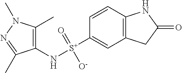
C1(N[S+](C2=CC3=C(C=C2)NC(=O)C3)(=O)[O-])=C(C)N(C)N=C1C
